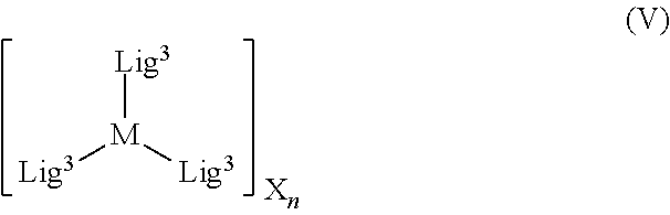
[Lig3][M]([Lig3])[Lig3]
